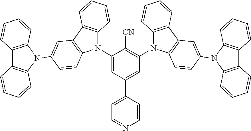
C1(N2C3=C(C4=C2C=CC(N2C5=C(C6=C2C=CC=C6)C=CC=C5)=C4)C=CC=C3)=CC(C2=CC=NC=C2)=CC(N2C3=C(C4=C2C=CC(N2C5=C(C6=C2C=CC=C6)C=CC=C5)=C4)C=CC=C3)=C1[CN]
